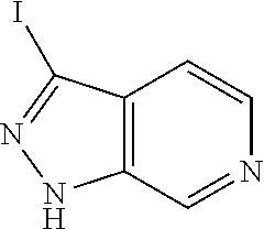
C12=C(C=NC=C1)NN=C2I
